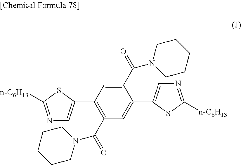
C1(C(=O)N2CCCCC2)=CC(C2=CN=C([n-C6H13])S2)=C(C(=O)N2CCCCC2)C=C1C1=CN=C([n-C6H13])S1
